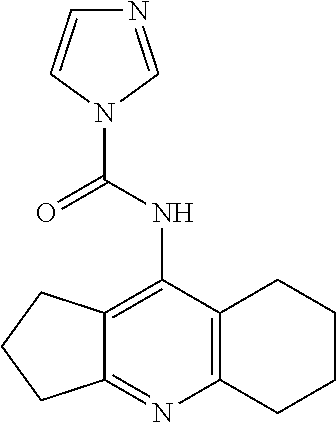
N1=C2C(=C(NC(=O)N3C=CN=C3)C3=C1CCCC3)CCC2
